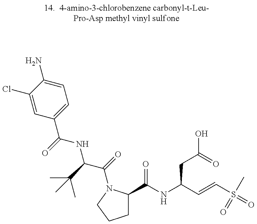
ClC1=CC(C(=O)NC(C(=O)N2C(C(NC(C=CS(C)(=O)=O)CC(O)=O)=O)CCC2)C(C)(C)C)=CC=C1N
